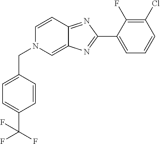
C1(C2=NC3=CN(CC4=CC=C(C(F)(F)F)C=C4)C=CC3=N2)=CC=CC(Cl)=C1F
